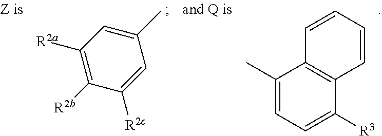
C1(C)=CC([R2a])=C([R2b])C([R2c])=C1.C1(C)=CC=C([R3])C2=C1C=CC=C2
